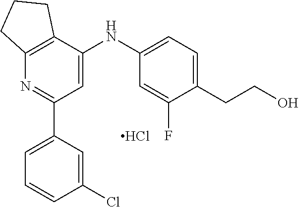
C12=C(C(NC3=CC=C(CCO)C(F)=C3)=CC(C3=CC=CC(Cl)=C3)=N1)CCC2.Cl
